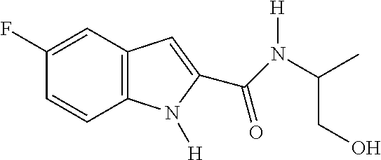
C1(F)=CC2=C(C=C1)N([H])C(C(N(C(C)CO)[H])=O)=C2
